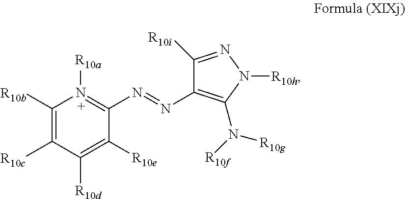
C1([R10b])=C([R10c])C([R10d])=C([R10e])C(N=NC2=C(N([R10g])[R10f])N([R10h])N=C2[R10i])=N1[R10a]
